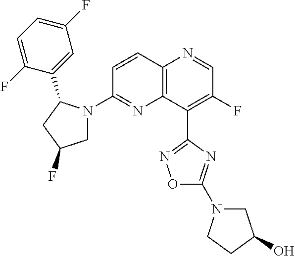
C12=C(C(C3=NOC(N4CC(O)CC4)=N3)=C(F)C=N1)N=C(N1CC(F)CC1C1=CC(F)=CC=C1F)C=C2
